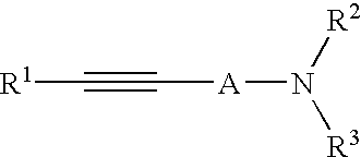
[R1]C#C[A]N([R3])[R2]
